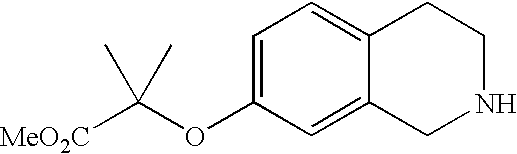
C1=C(OC([MeO2C])(C)C)C=C2C(=C1)CCNC2
